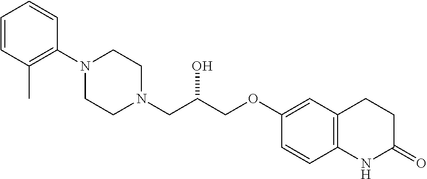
C1=CC(C)=C(N2CCN(CC(COC3=CC4=C(C=C3)NC(=O)CC4)O)CC2)C=C1
